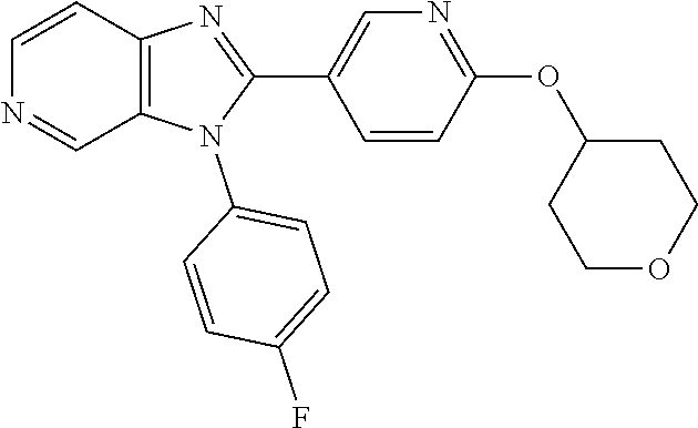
C12=C(C=CN=C1)N=C(C1=CN=C(OC3CCOCC3)C=C1)N2C1=CC=C(F)C=C1
